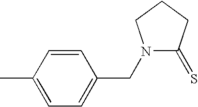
C1=CC(C)=CC=C1CN1C(=S)CCC1
